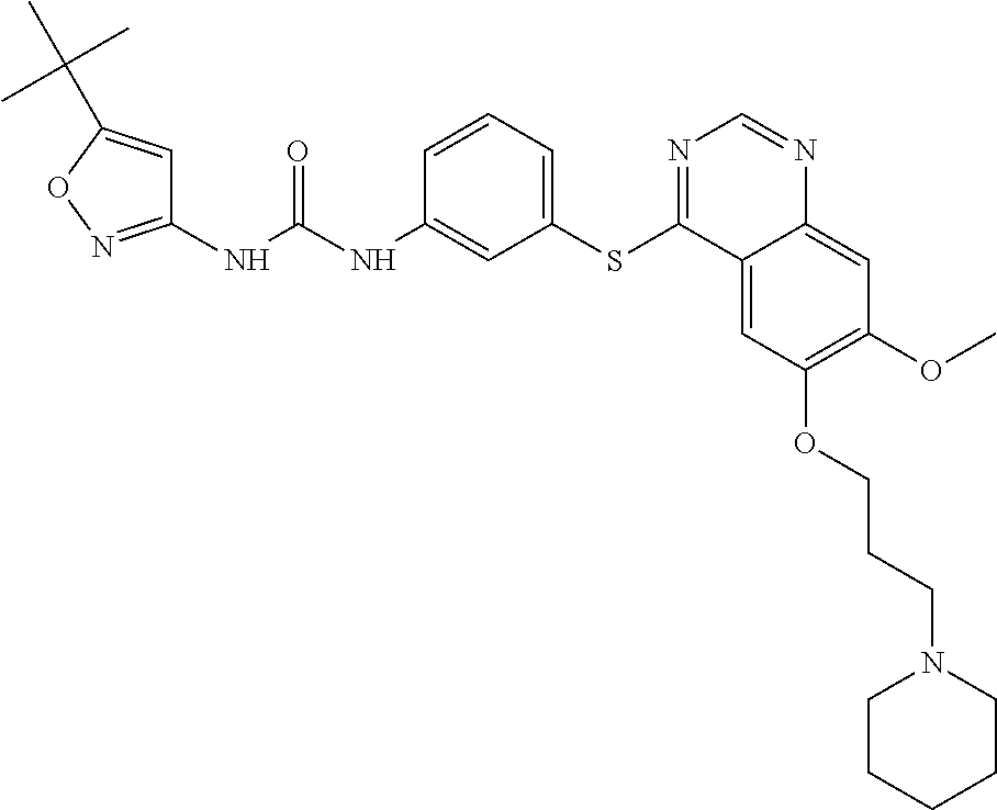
C1(NC(NC2=CC(SC3=NC=NC4=CC(OC)=C(OCCCN5CCCCC5)C=C34)=CC=C2)=O)=NOC(C(C)(C)C)=C1
